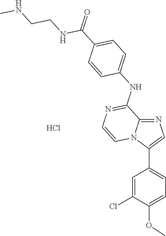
C1=CC(NC2=NC=CN3C2=NC=C3C2=CC=C(OC)C(Cl)=C2)=CC=C1C(NCCNC)=O.Cl
